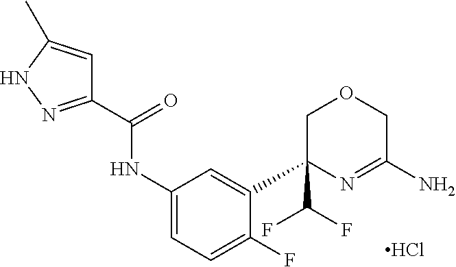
C1=C(C2(C(F)F)COCC(N)=N2)C(F)=CC=C1NC(C1=NNC(C)=C1)=O.Cl
